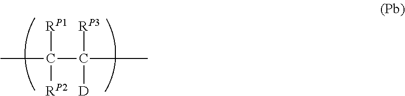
CC([RP1])(C([RP3])(C)[D])[RP2]
